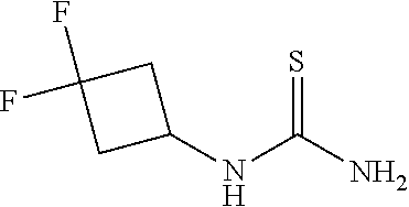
S=C(N)NC1CC(F)(F)C1
